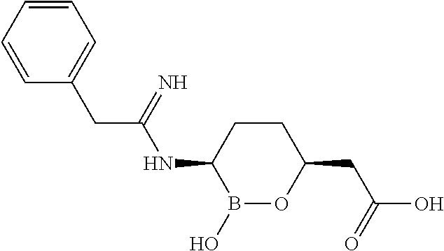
C1CC(NC(CC2=CC=CC=C2)=N)B(O)OC1CC(O)=O
